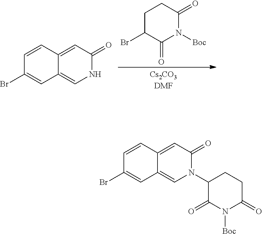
C1C(Br)C(=O)N([Boc])C(=O)C1.C1=CC2=CC(=O)NC=C2C=C1Br.C1=CC2=CC(=O)N(C3C(=O)N([Boc])C(=O)CC3)C=C2C=C1Br
